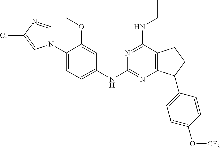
C1(N2C=NC(Cl)=C2)=CC=C(NC2=NC3=C(C(NCC)=N2)CCC3C2=CC=C(O[CF3])C=C2)C=C1OC
